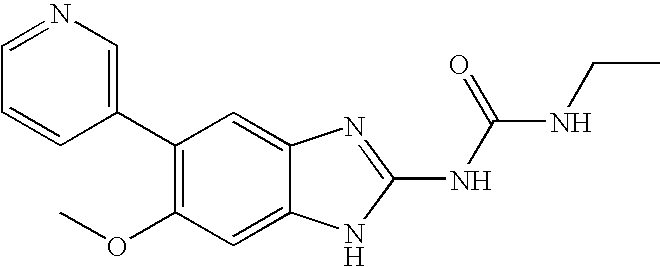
C1(C2=CN=CC=C2)=C(OC)C=C2C(=C1)N=C(NC(NCC)=O)N2
